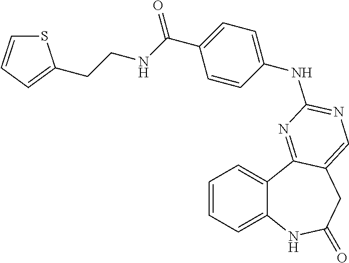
C1=CC=C2C(=C1)C1=NC(NC3=CC=C(C(=O)NCCC4=CC=CS4)C=C3)=NC=C1CC(=O)N2
